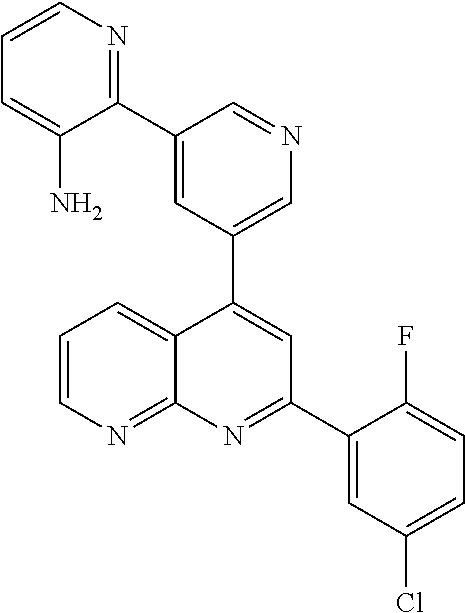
C1=C(C2=NC=CC=C2N)C=NC=C1C1=CC(C2=CC(Cl)=CC=C2F)=NC2=NC=CC=C12
